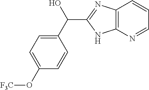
C1(C(O)C2=NC3=C(N2)N=CC=C3)=CC=C(O[F3C])C=C1
